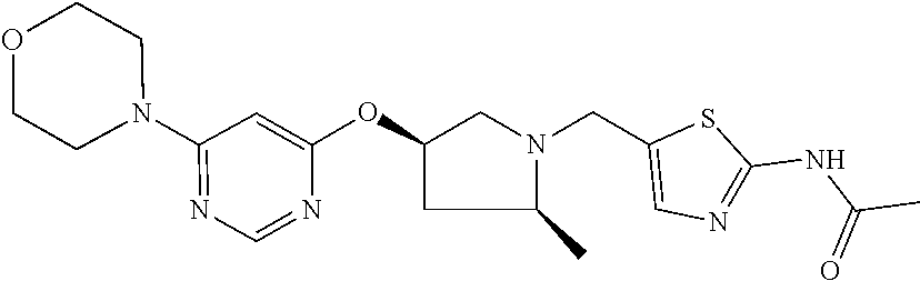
N1(C2=NC=NC(OC3CN(CC4=CN=C(NC(C)=O)S4)C(C)C3)=C2)CCOCC1
